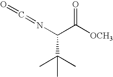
N(C(C([OCH3])=O)C(C)(C)C)=C=O
